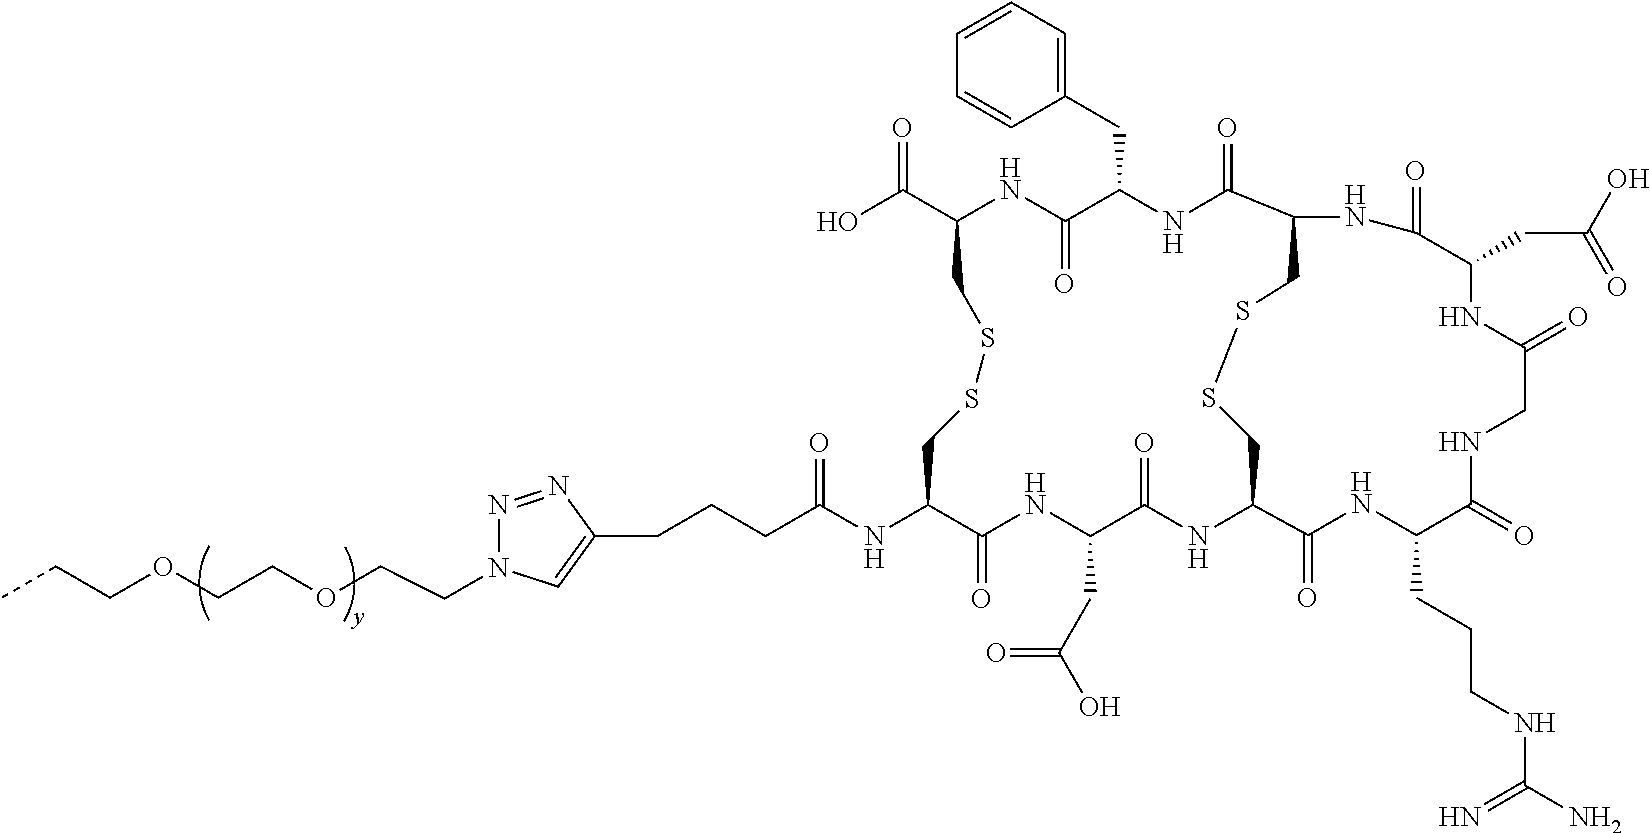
C(CCNC(=N)N)C1NC(=O)C2CSSCC(C(=O)NC(CC3=CC=CC=C3)C(=O)NC(C(O)=O)CSSCC(NC(CCCC3=CN(CCOCCOCCC)N=N3)=O)C(=O)NC(CC(=O)O)C(=O)N2)NC(=O)C(CC(=O)O)NC(=O)CNC1=O
